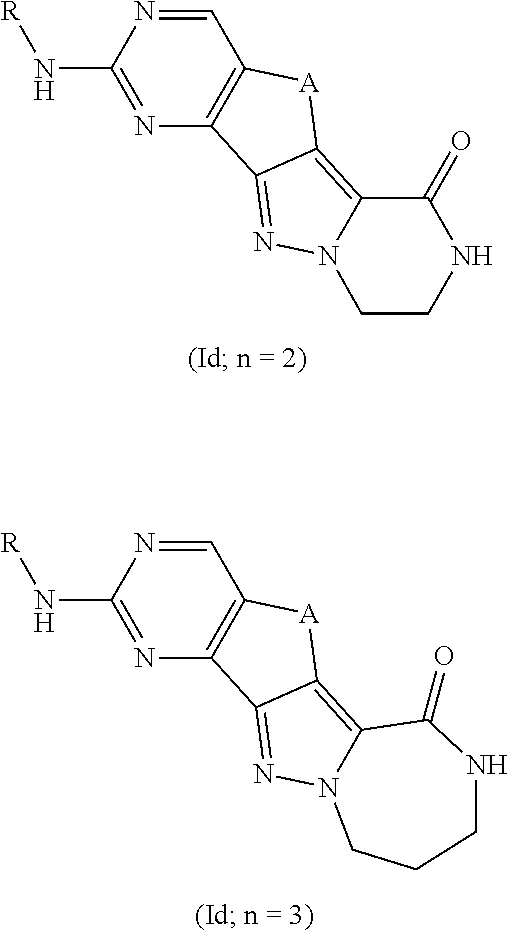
C1=NC(N[R])=NC2=C1[A]C1=C3N(N=C21)CCNC3=O.C1=NC(N[R])=NC2=C1[A]C1=C3N(N=C21)CCCNC3=O
